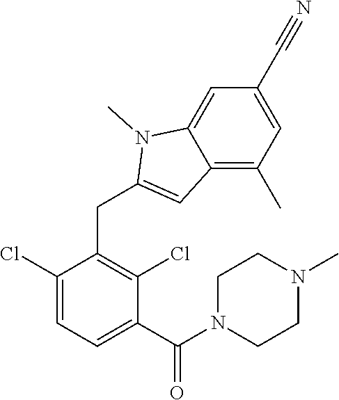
C1(Cl)=CC=C(C(=O)N2CCN(C)CC2)C(Cl)=C1CC1=CC2=C(C)C=C(C#N)C=C2N1C
